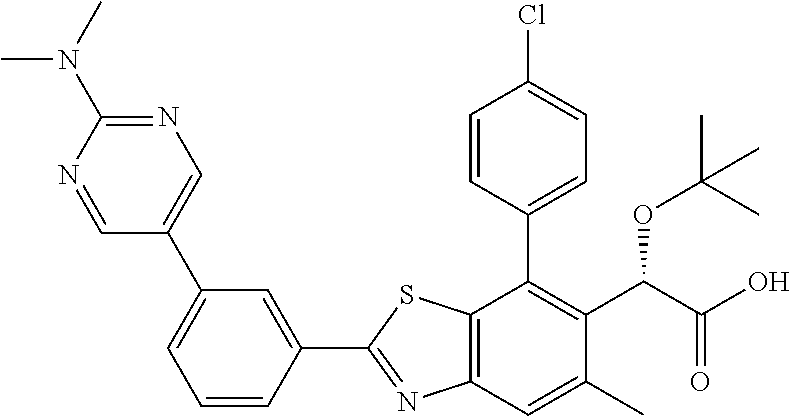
C1(C2=NC3=C(S2)C(C2=CC=C(Cl)C=C2)=C(C(C(O)=O)OC(C)(C)C)C(C)=C3)=CC(C2=CN=C(N(C)C)N=C2)=CC=C1
